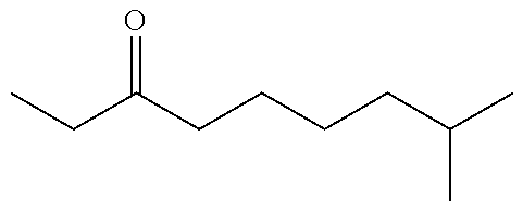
CCC(CCCCC(C)C)=O
